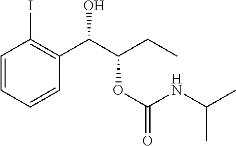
C1=CC=CC(C(C(CC)OC(NC(C)C)=O)O)=C1I
